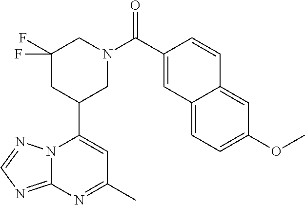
N12C(=NC=N1)N=C(C)C=C2C1CN(C(=O)C2=CC3=CC=C(OC)C=C3C=C2)CC(F)(F)C1
